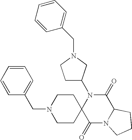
N1(C2CCN(CC3=CC=CC=C3)C2)C2(C(=O)N3C(C1=O)CCC3)CCN(CC1=CC=CC=C1)CC2
